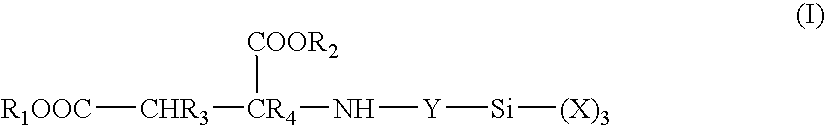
[R1OOC][CHR3][CR4](N[Y][Si][(X)3])[COOR2]
